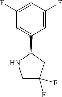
C1=C(C2NCC(F)(F)C2)C=C(F)C=C1F
